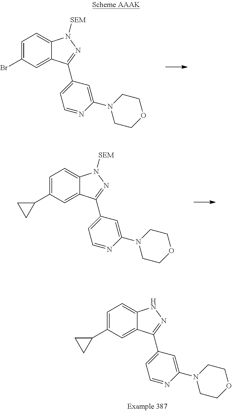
C1=C(Br)C=C2C(=C1)N([SEM])N=C2C1=CC=NC(N2CCOCC2)=C1.C1=C(C2CC2)C=C2C(=C1)N([SEM])N=C2C1=CC=NC(N2CCOCC2)=C1.C1=C(C2CC2)C=C2C(=C1)NN=C2C1=CC=NC(N2CCOCC2)=C1
